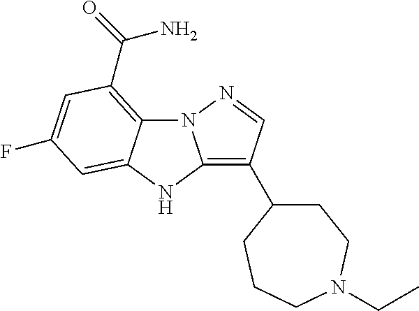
C12=C(C(=O)N)C=C(F)C=C1NC1=C(C3CCN(CC)CCC3)C=NN21
